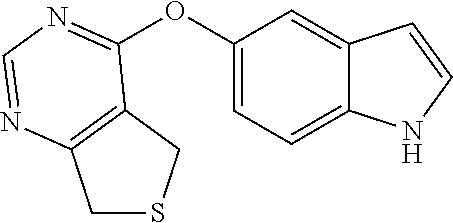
C1(OC2=NC=NC3=C2CSC3)=CC=C2C(=C1)C=CN2
